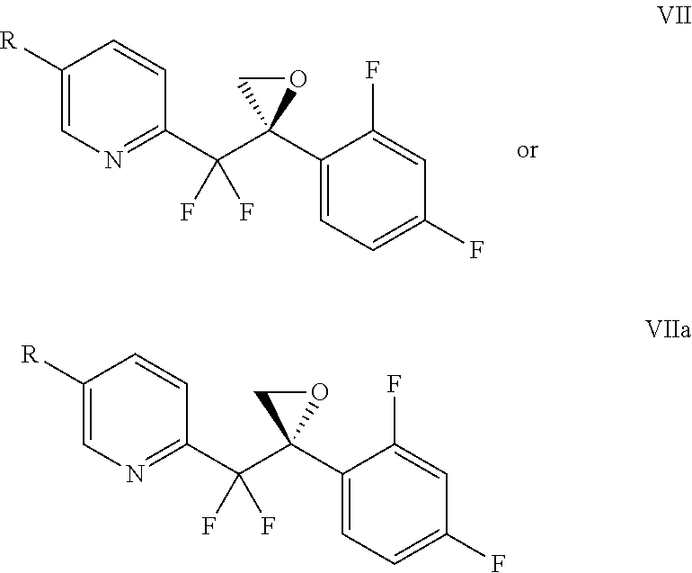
C1=C([R])C=CC(C(C2(C3=CC=C(F)C=C3F)CO2)(F)F)=N1.C1=C([R])C=CC(C(C2(C3=CC=C(F)C=C3F)CO2)(F)F)=N1
